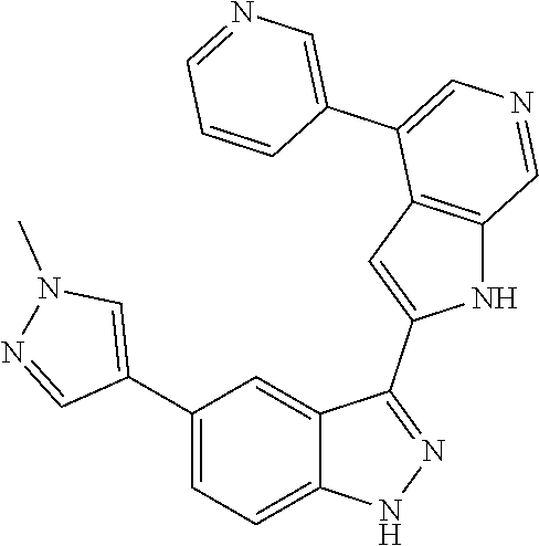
C1(C2=CN(C)N=C2)=CC=C2C(=C1)C(C1=CC3=C(N1)C=NC=C3C1=CN=CC=C1)=NN2
